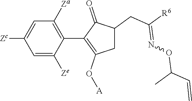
C1=C([Ze])C(C2=C(O[A])CC(CC([R6])=NOC(C=C)C)C2=O)=C([Za])C=C1[Zc]
